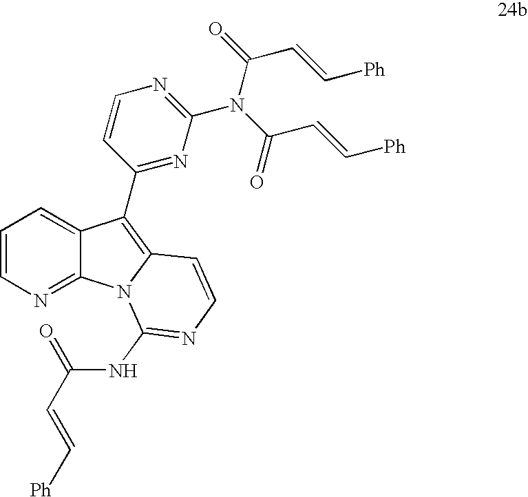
C1=CN=C2C(=C1)C(C1=NC(N(C(C=C[Ph])=O)C(C=C[Ph])=O)=NC=C1)=C1N2C(NC(=O)C=C[Ph])=NC=C1
